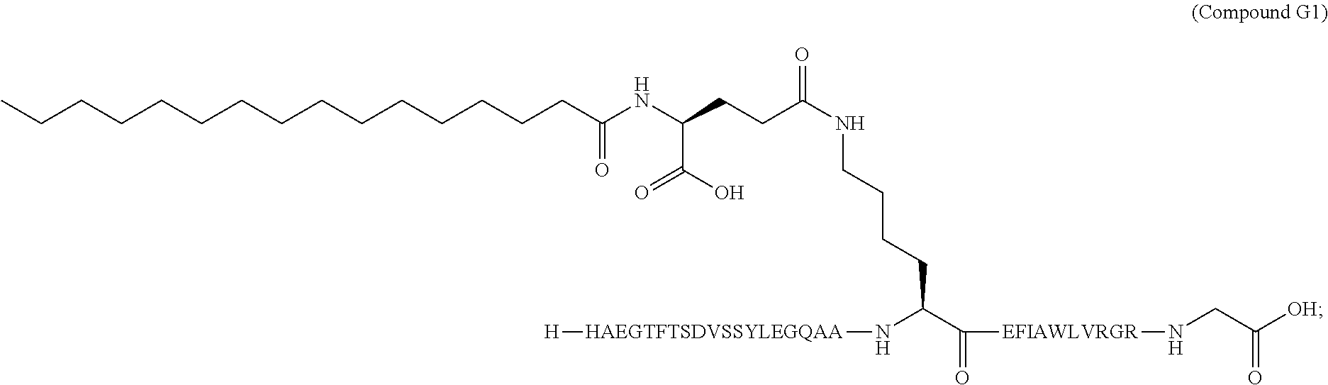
CCCCCCCCCCCCCCCC(NC(CCC(NCCCCC(C(=O)[EFIAWLVRGR]NCC([OH])=O)N[HAEGTFTSDVSSYLEGQAA][H])=O)C(O)=O)=O
